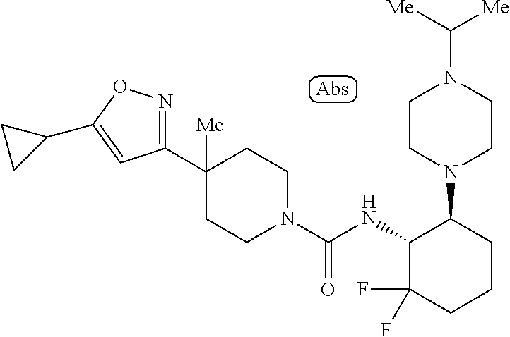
C1(C2([Me])CCN(C(NC3C(F)(F)CCCC3N3CCN(C([Me])[Me])CC3)=O)CC2)=NOC(C2CC2)=C1
